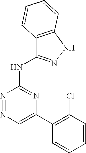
C1=C(C2=C(Cl)C=CC=C2)N=C(NC2=NNC3=C2C=CC=C3)N=N1
